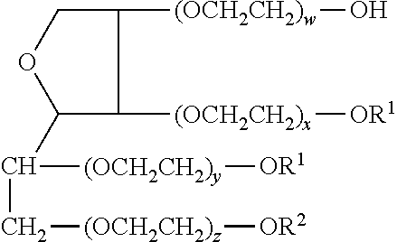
C1OC(C(C[(OCH2CH2)z][OR2])[(OCH2CH2)y][OR1])C([(OCH2CH2)x][OR1])C1[(OCH2CH2)w]O
